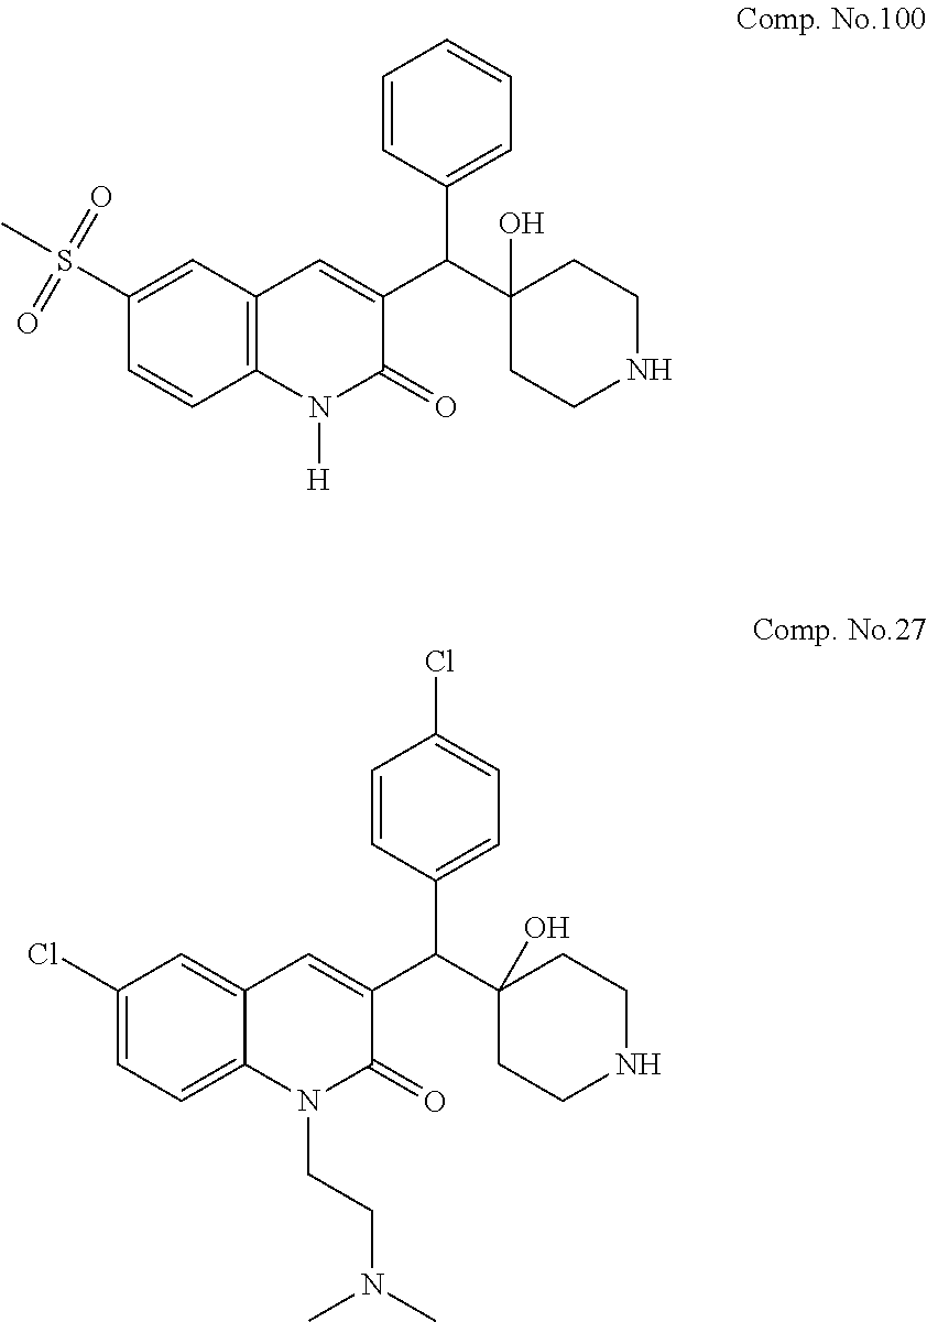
C1=C(S(C)(=O)=O)C=CC2=C1C=C(C(C1(O)CCNCC1)C1=CC=CC=C1)C(=O)N2[H].C1=C2C(=CC=C1Cl)N(CCN(C)C)C(=O)C(C(C1(O)CCNCC1)C1=CC=C(Cl)C=C1)=C2
